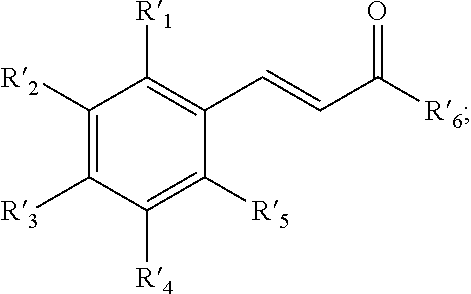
C1([R2])=C([R3])C([R4])=C([R5])C(C=CC([R6])=O)=C1[R1]
